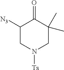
C1([N3])CN([Ts])CC(C)(C)C1=O
